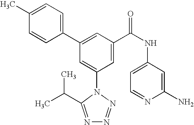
C1(C2=CC(C(NC3=CC=NC(N)=C3)=O)=CC(N3C(C(C)C)=NN=N3)=C2)=CC=C(C)C=C1
